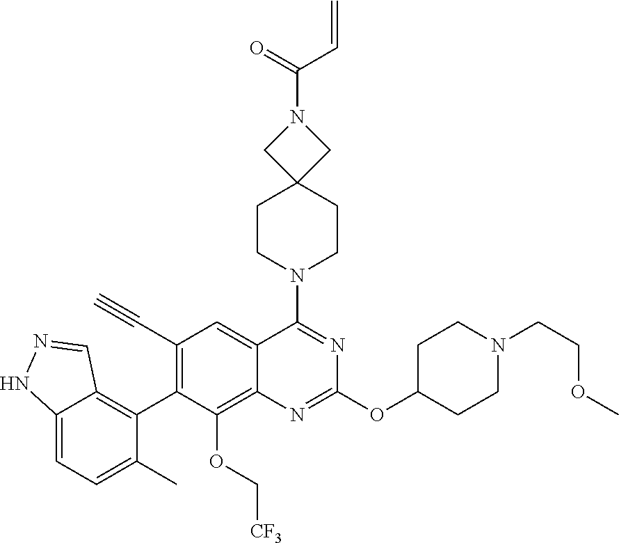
C12=CC=C(C)C(C3=C(C#C)C=C4C(=C3OC[CF3])N=C(OC3CCN(CCOC)CC3)N=C4N3CCC4(CC3)CN(C(=O)C=C)C4)=C1C=NN2
